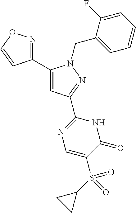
C1(C2=CC(C3=NC=C(S(C4CC4)(=O)=O)C(=O)N3)=NN2CC2=CC=CC=C2F)=NOC=C1
